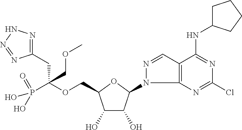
C(OCC1C(O)C(O)C(N2C3=C(C=N2)C(NC2CCCC2)=NC(Cl)=N3)O1)(P(=O)(O)O)(CC1=NNN=N1)COC
